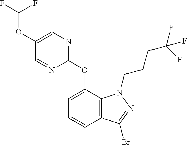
C1=NC(OC2=CC=CC3=C2N(CCCC(F)(F)F)N=C3Br)=NC=C1OC(F)F
